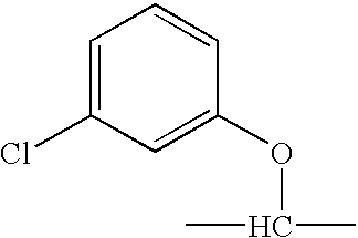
C1=C(Cl)C=C(OC(C)C)C=C1
